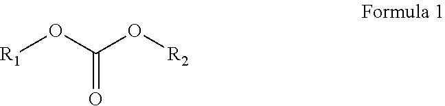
C(=O)(O[R1])O[R2]
